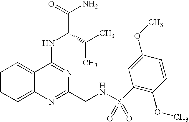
C12=CC=CC=C1C(NC(C(N)=O)C(C)C)=NC(CNS(=O)(=O)C1=C(OC)C=CC(OC)=C1)=N2
